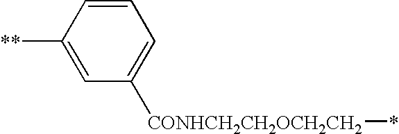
C1=CC([**])=CC([CONHCH2CH2OCH2CH2]*)=C1
